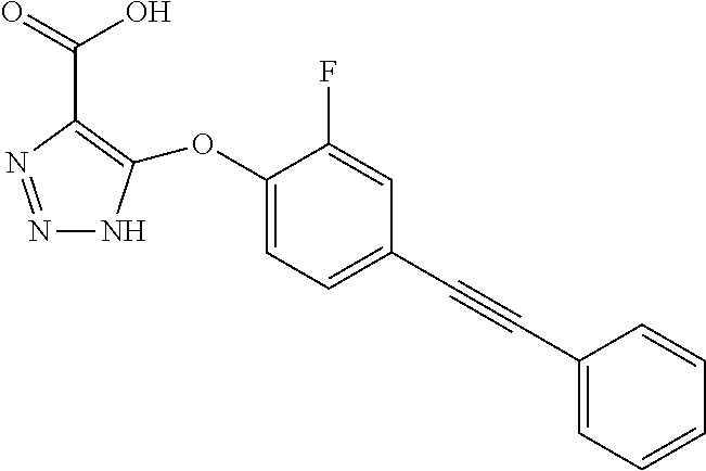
N1=NC(C(O)=O)=C(OC2=CC=C(C#CC3=CC=CC=C3)C=C2F)N1
